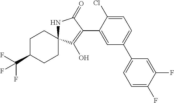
C1=C(Cl)C(C2=C(O)C3(NC2=O)CCC(C(F)(F)F)CC3)=CC(C2=CC=C(F)C(F)=C2)=C1
